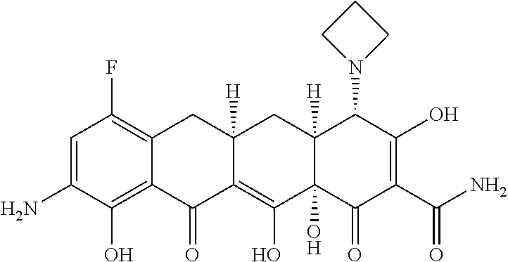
C1=C(N)C(O)=C2C(=C1F)CC1([H])CC3([H])C(N4CCC4)C(O)=C(C(=O)N)C(=O)C3(O)C(O)=C1C2=O
